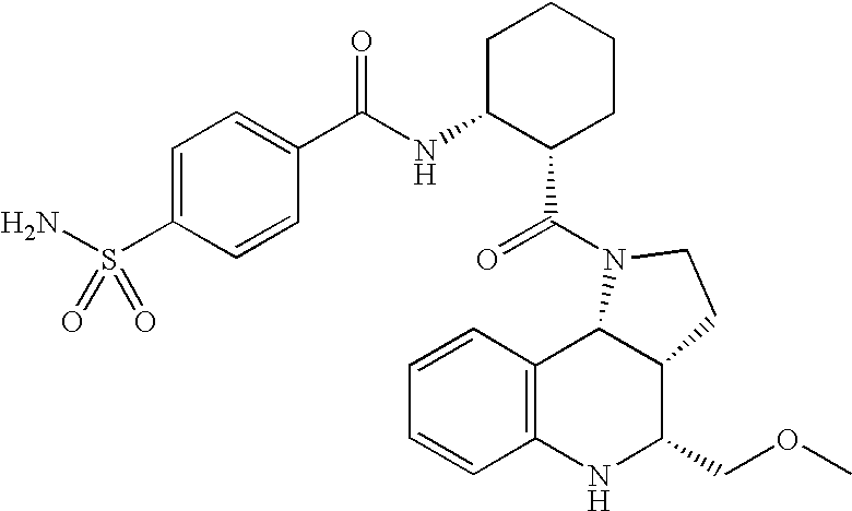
C1=CC2=C(C=C1)NC(COC)C1C2N(C(=O)C2CCCCC2NC(=O)C2=CC=C(S(N)(=O)=O)C=C2)CC1
